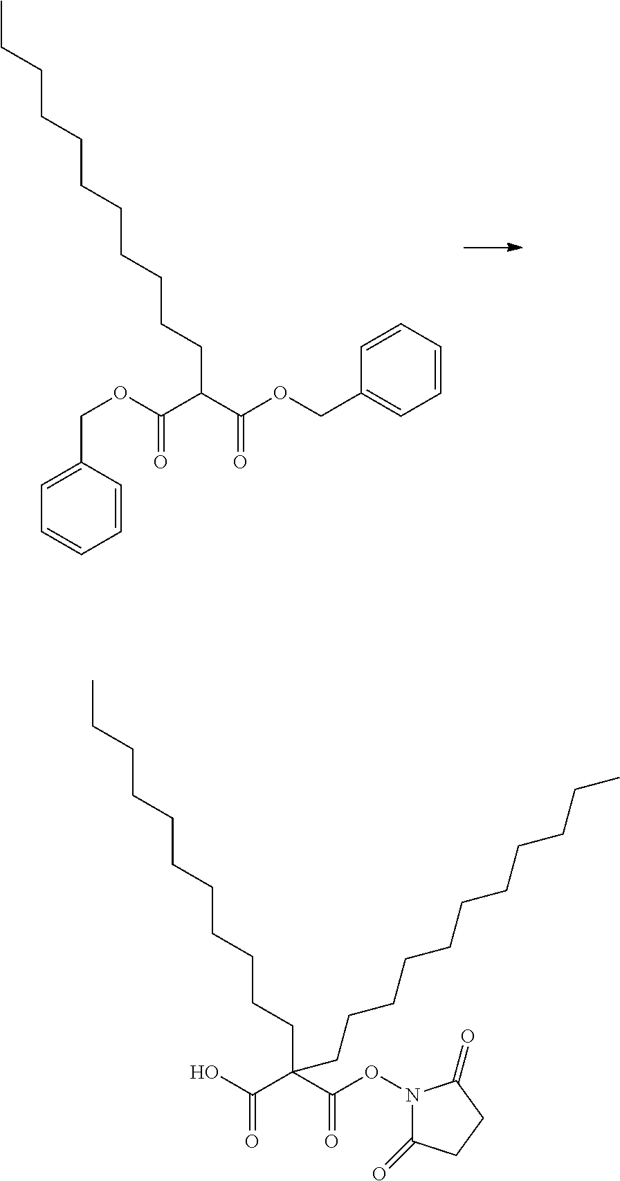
C(C(O)=O)(C(ON1C(=O)CCC1=O)=O)(CCCCCCCCCCC)CCCCCCCCCCC.C(C(OCC1=CC=CC=C1)=O)(C(OCC1=CC=CC=C1)=O)CCCCCCCCCCC
